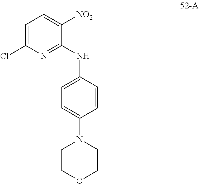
C1(NC2=NC(Cl)=CC=C2[NO2])=CC=C(N2CCOCC2)C=C1
